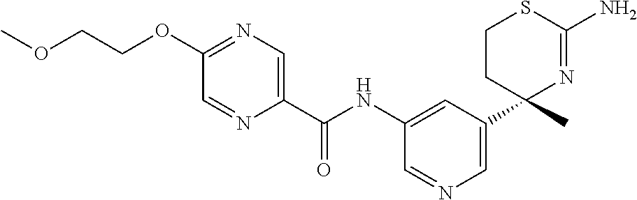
C(NC1=CC(C2(C)N=C(N)SCC2)=CN=C1)(=O)C1=CN=C(OCCOC)C=N1
